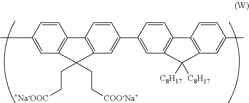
C1=CC(C)=CC2=C1C1=C(C=C(C3=CC4=C(C=C3)C3=C(C=C(C)C=C3)C4([C8H17])[C8H17])C=C1)C2(CC[+Na-OOC])CC[COO-Na+]
